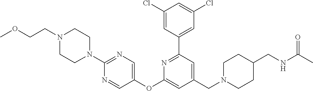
C1(Cl)=CC(C2=NC(OC3=CN=C(N4CCN(CCOC)CC4)N=C3)=CC(CN3CCC(CNC(C)=O)CC3)=C2)=CC(Cl)=C1
